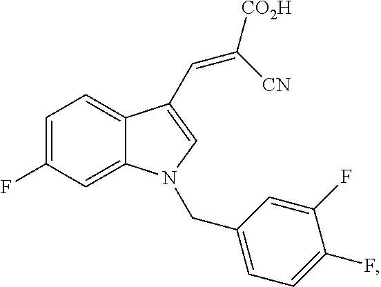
C1=C(F)C=C2C(=C1)C(C=C([CO2H])[CN])=CN2CC1=CC=C(F)C(F)=C1
